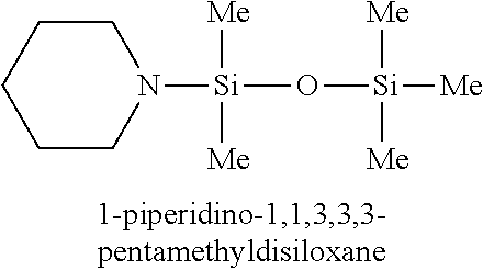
N1([Si](O[Si]([Me])([Me])[Me])([Me])[Me])CCCCC1
